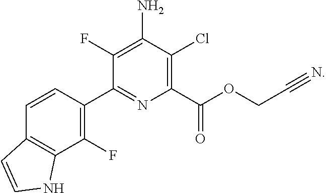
C1(N)=C(F)C(C2=C(F)C3=C(C=C2)C=CN3)=NC(C(=O)OCC#N)=C1Cl
